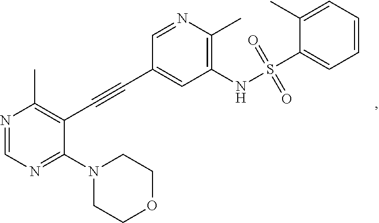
N1=CN=C(N2CCOCC2)C(C#CC2=CC(NS(C3=CC=CC=C3C)(=O)=O)=C(C)N=C2)=C1C
